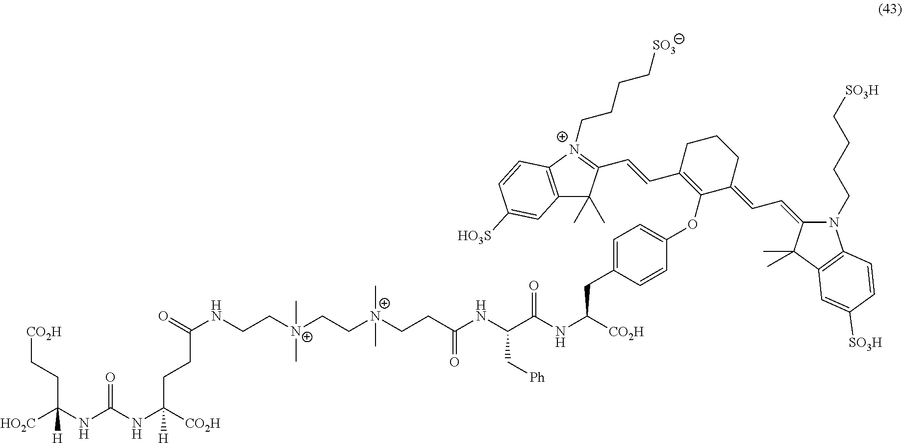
[CO2H]CCC(NC(NC([CO2H])(CCC(NCC[N+](CC[N+](CCC(NC(C(NC([CO2H])CC1=CC=C(OC2=C(C=CC3=[N+](CCCC[SO3])C4=C(C3(C)C)C=C([HO3S])C=C4)CCCC2=CC=C2N(CCCC[SO3H])C3=C(C2(C)C)C=C([SO3H])C=C3)C=C1)=O)C[Ph])=O)(C)C)(C)C)=O)[H])=O)([HO2C])[H]
